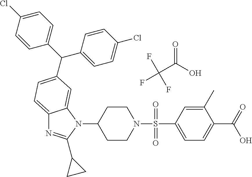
C12=CC=C(C(C3=CC=C(Cl)C=C3)C3=CC=C(Cl)C=C3)C=C1N(C1CCN(S(C3=CC=C(C(=O)O)C(C)=C3)(=O)=O)CC1)C(C1CC1)=N2.C(C(O)=O)(F)(F)F
